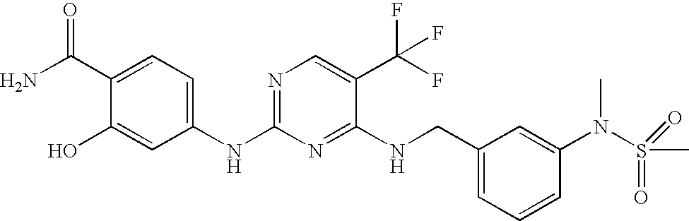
C(C1=CC=CC(N(S(C)(=O)=O)C)=C1)NC1=NC(NC2=CC=C(C(N)=O)C(O)=C2)=NC=C1C(F)(F)F
